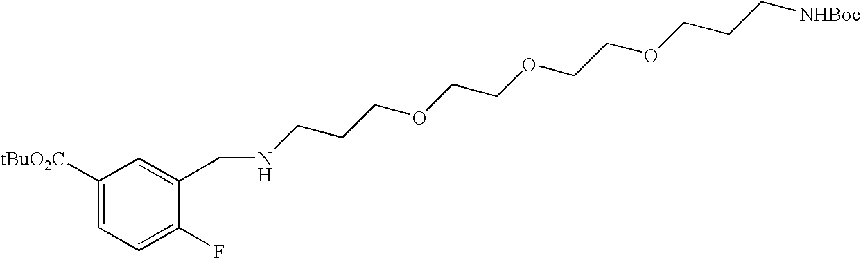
C1([tBuO2C])=CC=C(F)C(CNCCCOCCOCCOCCC[NHBoc])=C1
